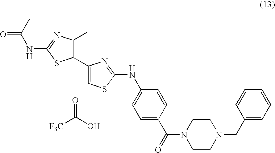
C1(C2=CSC(NC3=CC=C(C(N4CCN(CC5=CC=CC=C5)CC4)=O)C=C3)=N2)=C(C)N=C(NC(C)=O)S1.O=C([F3C])O
